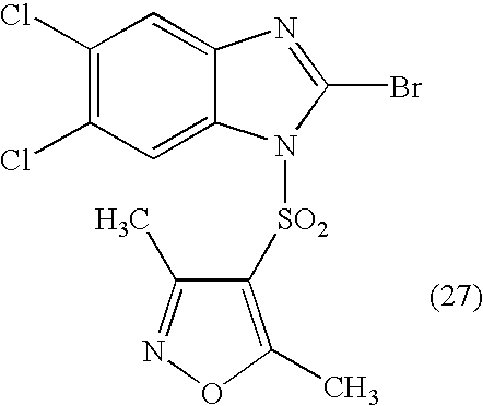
C12=CC(Cl)=C(Cl)C=C1N([SO2]C1=C(C)ON=C1C)C(Br)=N2
